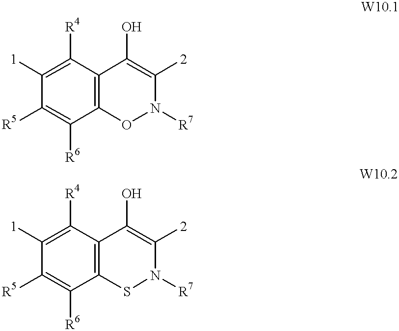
C1([1])=C([R4])C2=C(C([R6])=C1[R5])ON([R7])C([2])=C2O.C1([1])=C([R4])C2=C(C([R6])=C1[R5])SN([R7])C([2])=C2O
